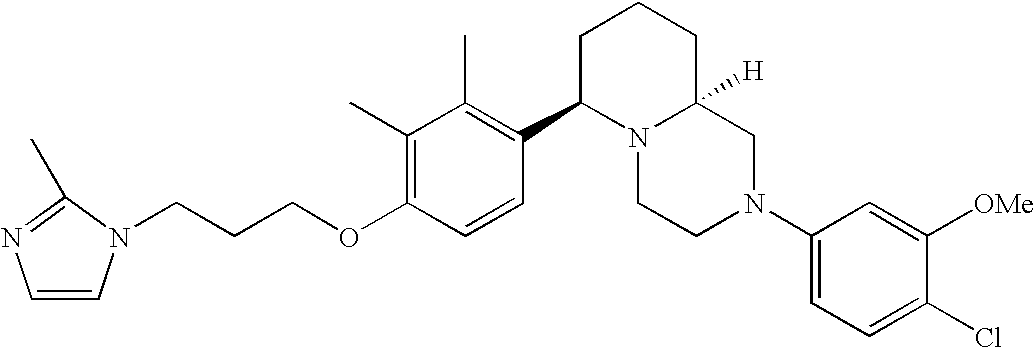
C1(C)=C(OCCCN2C=CN=C2C)C=CC(C2N3C([H])(CCC2)CN(C2=CC=C(Cl)C([OMe])=C2)CC3)=C1C
